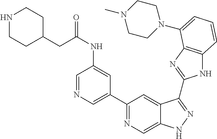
C1(C2=NC=C3C(=C2)C(C2=NC4=C(N2)C=CC=C4N2CCN(C)CC2)=NN3)=CN=CC(NC(=O)CC2CCNCC2)=C1
